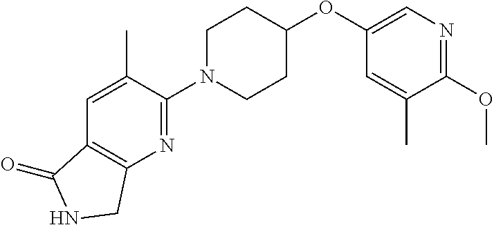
C1(N2CCC(OC3=CN=C(OC)C(C)=C3)CC2)=NC2=C(C=C1C)C(=O)NC2
